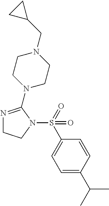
N1=C(N2CCN(CC3CC3)CC2)N(S(=O)(C2=CC=C(C(C)C)C=C2)=O)CC1
